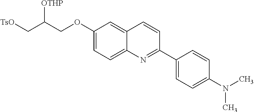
C1(OCC(C[TsO])[OTHP])=CC=C2C(=C1)C=CC(C1=CC=C(N(C)C)C=C1)=N2
